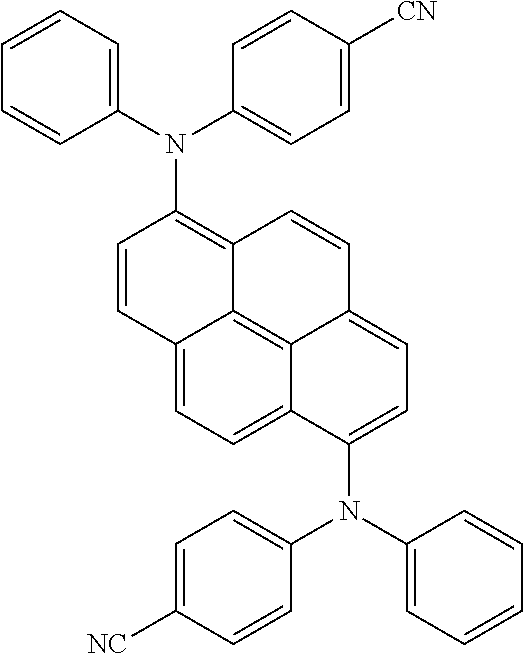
C1=CC2=CC=C3C4=C2C(=C1N(C1=CC=C([CN])C=C1)C1=CC=CC=C1)C=CC4=CC=C3N(C1=CC=C([NC])C=C1)C1=CC=CC=C1
